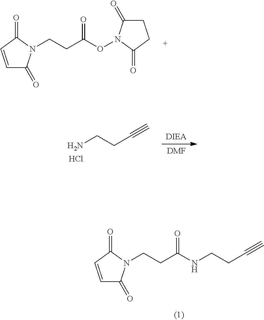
C1=CC(=O)N(CCC(NCCC#C)=O)C1=O.C1=CC(=O)N(CCC(ON2C(=O)CCC2=O)=O)C1=O.NCCC#C.Cl.[DMF]
